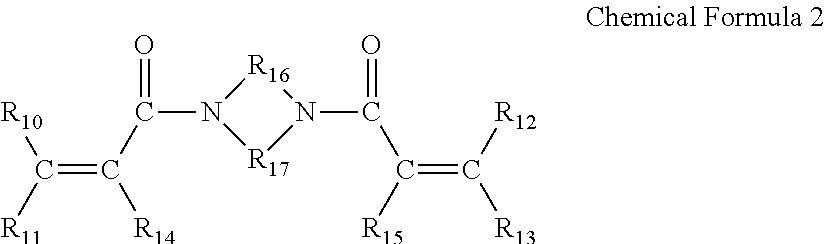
C(=C(C(N1[R17]N(C(=O)C([R15])=C([R12])[R13])[R16]1)=O)[R14])([R11])[R10]
